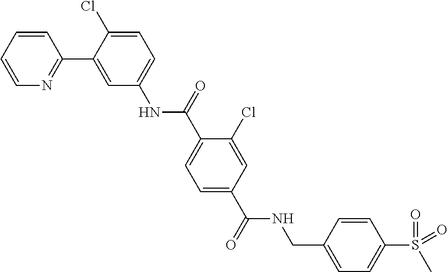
C1=CC=CN=C1C1=CC(NC(C2=CC=C(C(=O)NCC3=CC=C(S(=O)(=O)C)C=C3)C=C2Cl)=O)=CC=C1Cl
